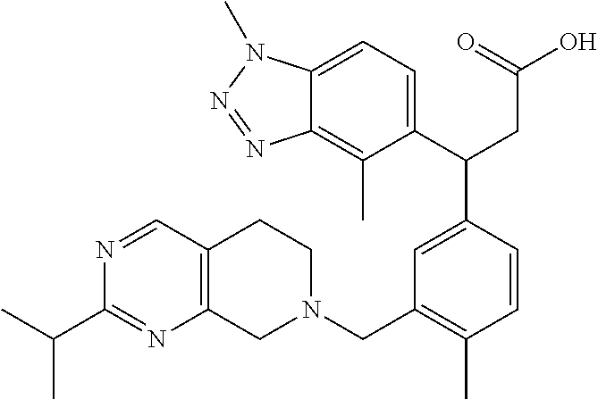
C1(C(CC(O)=O)C2=CC(CN3CCC4=C(C3)N=C(C(C)C)N=C4)=C(C)C=C2)=CC=C2C(=C1C)N=NN2C
